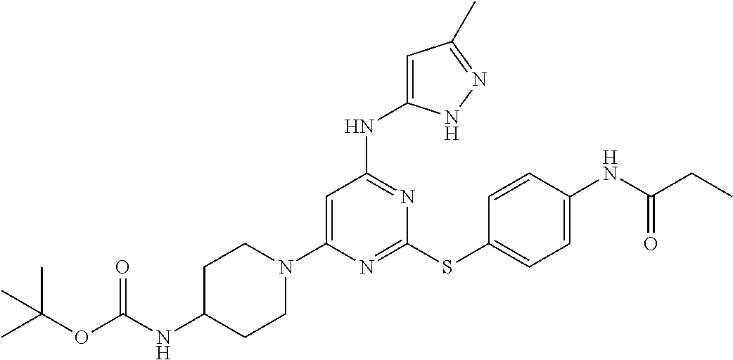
N1=C(SC2=CC=C(NC(CC)=O)C=C2)N=C(NC2=CC(C)=NN2)C=C1N1CCC(NC(OC(C)(C)C)=O)CC1
